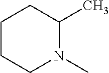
C1CCN(C)C(C)C1
